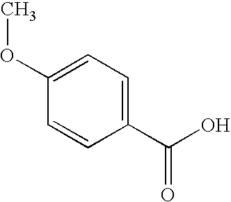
C1(OC)=CC=C(C(O)=O)C=C1
